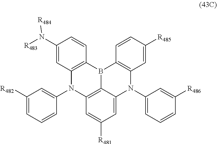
C1(N([R483])[R484])=CC2=C(C=C1)B1C3=C(N2C2=CC([R482])=CC=C2)C=C([R481])C=C3N(C2=CC=CC([R486])=C2)C2=C1C=CC([R485])=C2
